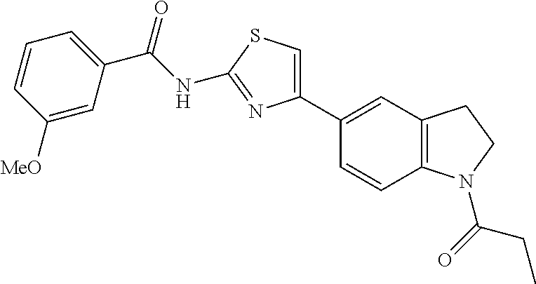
C(NC1=NC(C2=CC3=C(C=C2)N(C(=O)CC)CC3)=CS1)(=O)C1=CC=CC([MeO])=C1
